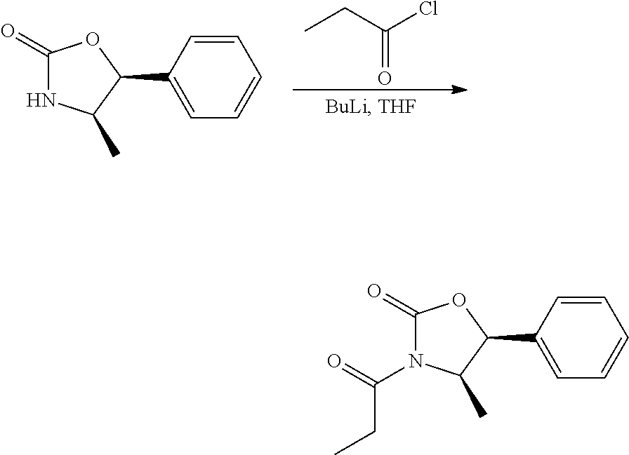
CCC(=O)Cl.C1(=O)NC(C)C(C2=CC=CC=C2)O1.C1(=O)N(C(CC)=O)C(C)C(C2=CC=CC=C2)O1
